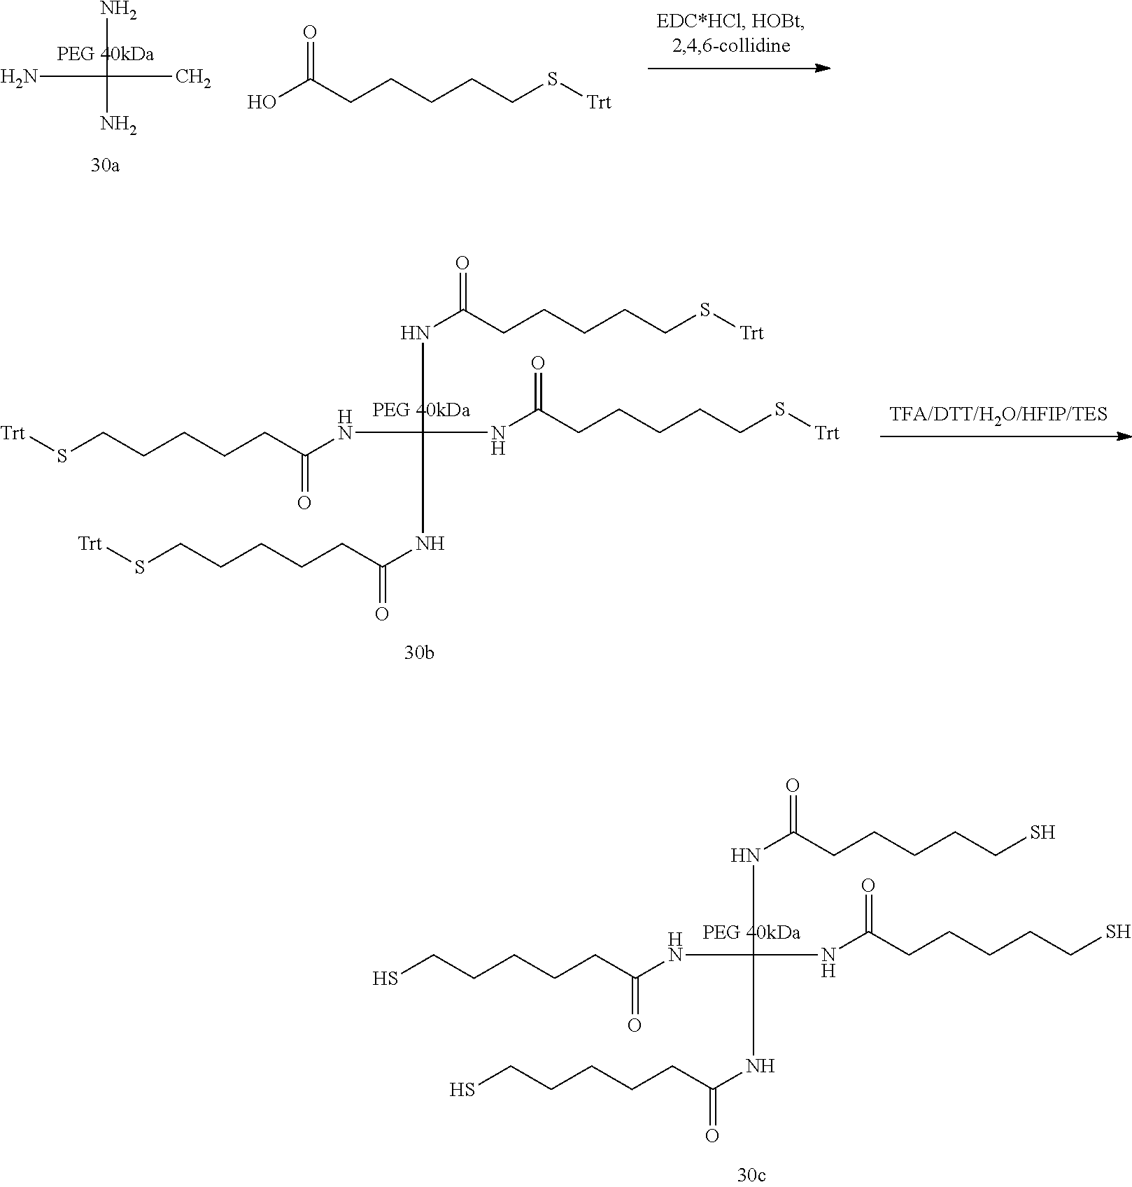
SCCCCCC(NC(NC(CCCCCS)=O)(NC(CCCCCS)=O)NC(CCCCCS)=O)=O.NC(C)(N)N.OC(CCCCCS[Trt])=O.S(CCCCCC(NC(NC(CCCCCS[Trt])=O)(NC(CCCCCS[Trt])=O)NC(CCCCCS[Trt])=O)=O)[Trt]
